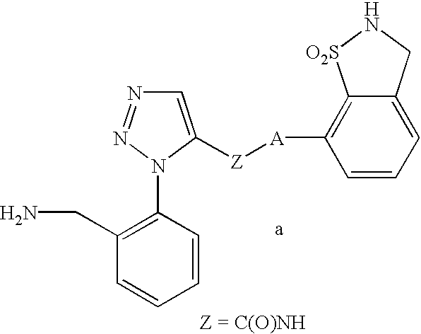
C1(CN)=C(N2N=NC=C2[Z][A]C2=C3C(=CC=C2)CN[O2S]3)C=CC=C1
